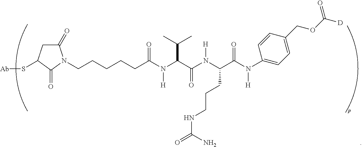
[Ab]SC1CC(=O)N(CCCCCC(N(C(C(N(C(C(N([H])C2=CC=C(COC([D])=O)C=C2)=O)CCCNC(=O)N)[H])=O)C(C)C)[H])=O)C1=O
